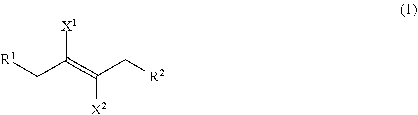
[R1]CC(=C(C[R2])[X2])[X1]
